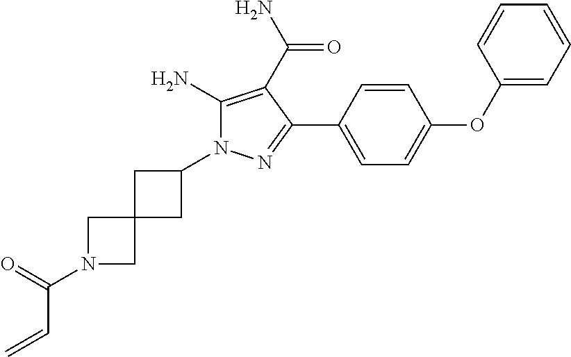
C1(N)=C(C(N)=O)C(C2=CC=C(OC3=CC=CC=C3)C=C2)=NN1C1CC2(C1)CN(C(=O)C=C)C2
